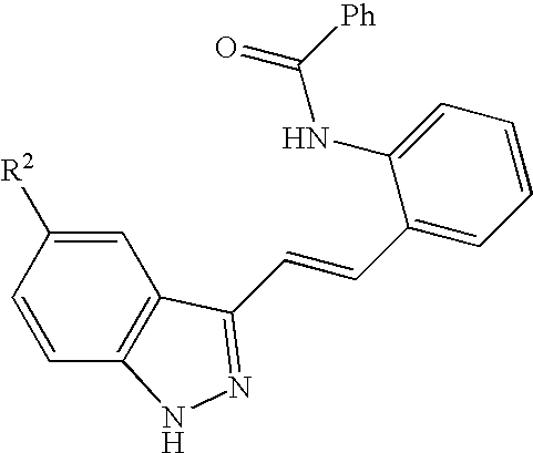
C1([R2])=CC2=C(C=C1)NN=C2C=CC1=CC=CC=C1NC(=O)[Ph]
